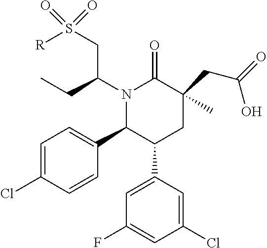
N1(C(CC)CS(=O)(=O)[R])C(C2=CC=C(Cl)C=C2)C(C2=CC(F)=CC(Cl)=C2)CC(CC(=O)O)(C)C1=O
